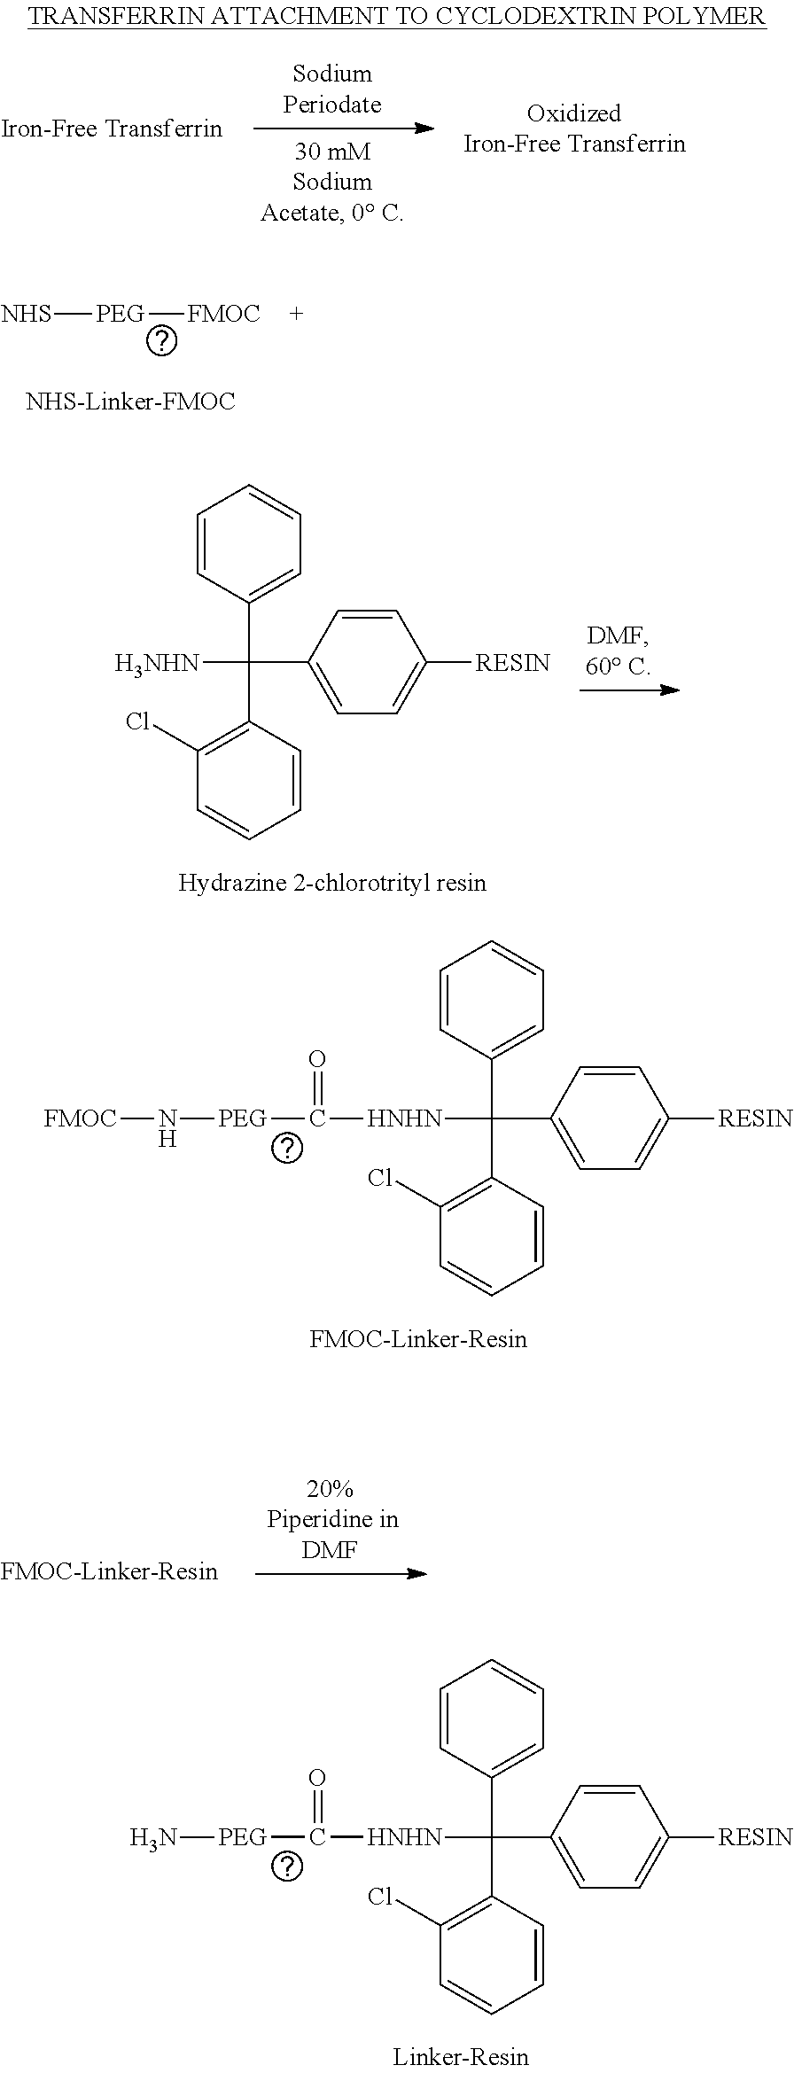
C1(C(C2=CC=C([RESIN])C=C2)([HNHN]C([PEG]N[FMOC])=O)C2=C(Cl)C=CC=C2)=CC=CC=C1.[NHS][PEG][FMOC].C1(C(C2=CC=C([RESIN])C=C2)([H3NHN])C2=C(Cl)C=CC=C2)=CC=CC=C1.C1(C(C2=CC=C([RESIN])C=C2)([HNHN]C([PEG]N)=O)C2=C(Cl)C=CC=C2)=CC=CC=C1
